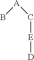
B[A]C[E][D]
